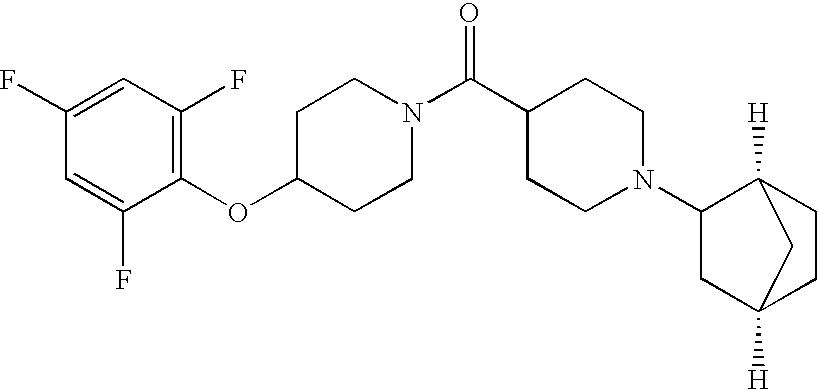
C1(OC2CCN(C(C3CCN(C4CC5([H])CCC4([H])C5)CC3)=O)CC2)=C(F)C=C(F)C=C1F
